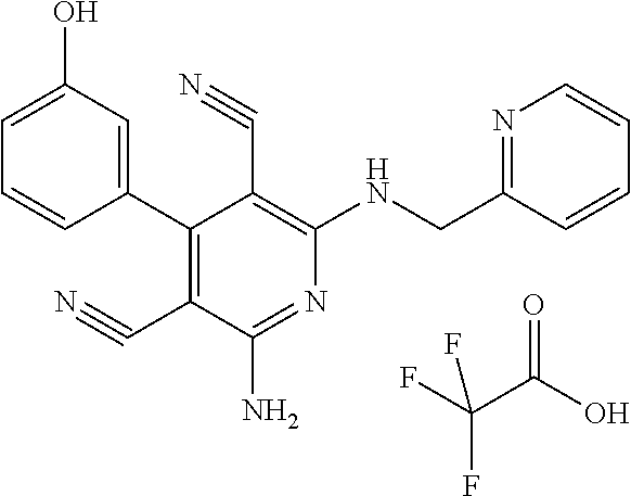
C1(C2=C(C#N)C(N)=NC(NCC3=NC=CC=C3)=C2C#N)=CC(O)=CC=C1.FC(F)(C(=O)O)F
